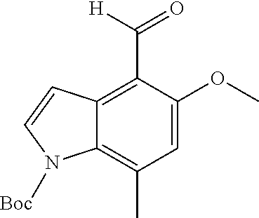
C12=C(C(=O)[H])C(OC)=CC(C)=C1N([Boc])C=C2
